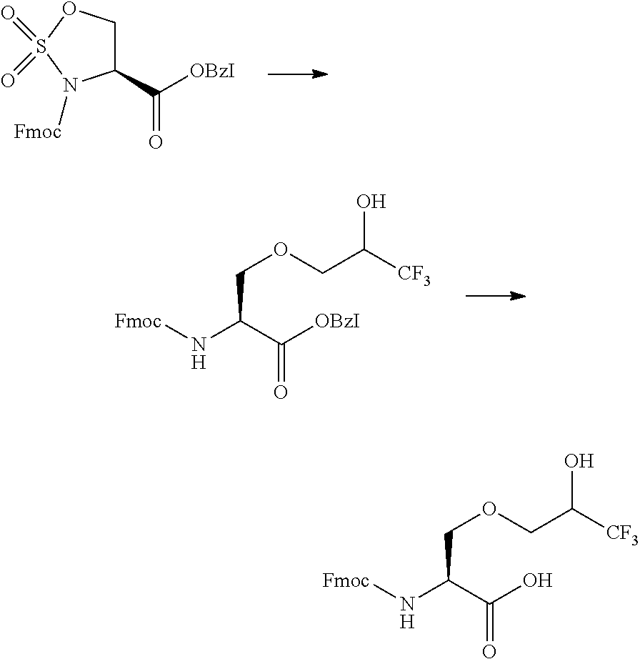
C1(C([OBzI])=O)COS(=O)(=O)N1[Fmoc].C(COCC([CF3])O)(C([OBzI])=O)N[Fmoc].C(COCC([CF3])O)(C(O)=O)N[Fmoc]
